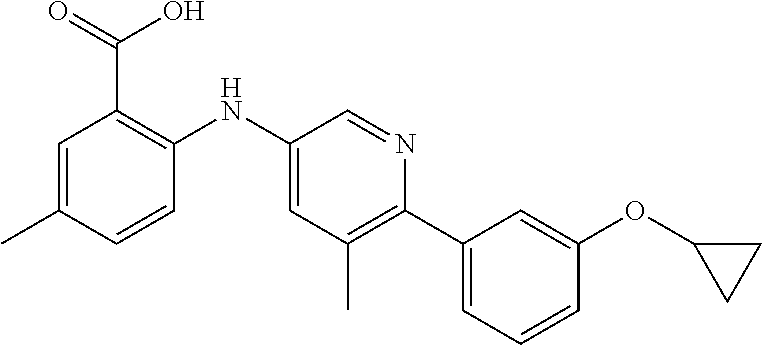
C1=C(C)C=CC(NC2=CC(C)=C(C3=CC=CC(OC4CC4)=C3)N=C2)=C1C(=O)O
